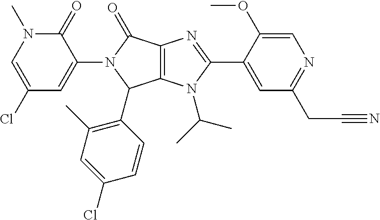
C12=C(N(C(C)C)C(C3=CC(CC#N)=NC=C3OC)=N1)C(C1=C(C)C=C(Cl)C=C1)N(C1=CC(Cl)=CN(C)C1=O)C2=O
